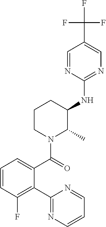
C1=CC(F)=C(C2=NC=CC=N2)C(C(=O)N2C(C)C(NC3=NC=C(C(F)(F)F)C=N3)CCC2)=C1
